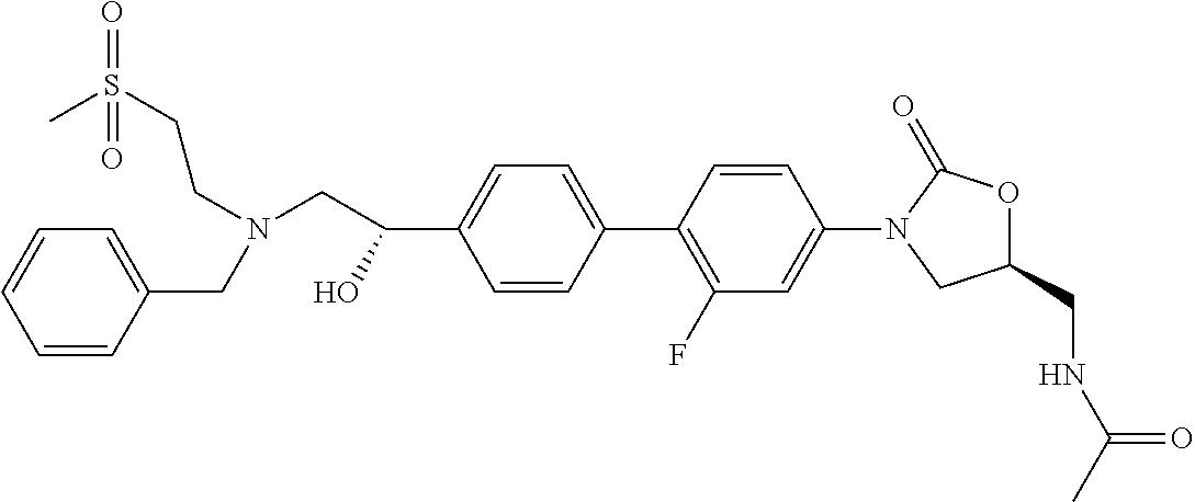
C(C1=CC=C(C2=C(F)C=C(N3CC(CNC(C)=O)OC3=O)C=C2)C=C1)(O)CN(CC1=CC=CC=C1)CCS(=O)(C)=O
